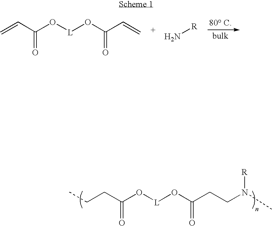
C=CC(O[L]OC(C=C)=O)=O.N[R].C(CC(O[L]OC(CCN(C)[R])=O)=O)C
